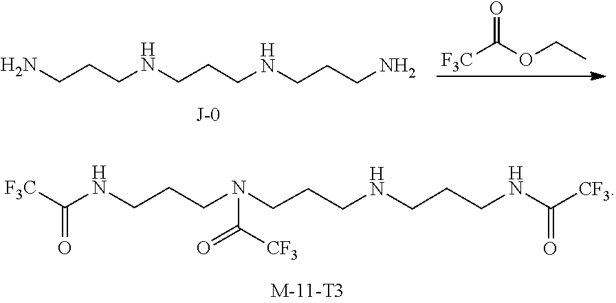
NCCCNCCCNCCCN.[F3C]C(OCC)=O.[F3C]C(NCCCN(CCCNCCCNC([CF3])=O)C([CF3])=O)=O
